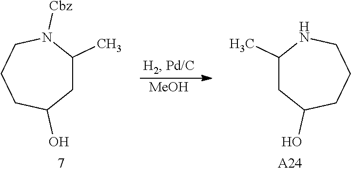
C1C(C)N([Cbz])CCCC1O.[MeOH].C1(C)CC(O)CCCN1.[A24]
